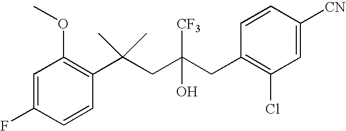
C1=CC(C(CC(CC2=C(Cl)C=C([CN])C=C2)(O)[CF3])(C)C)=C(OC)C=C1F
